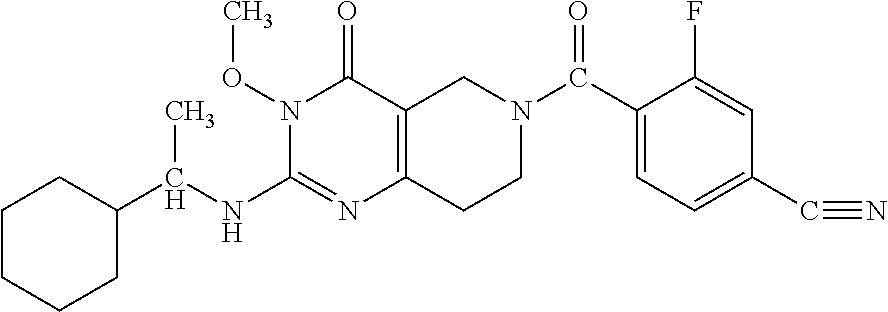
C1CCCC(C(NC2=NC3=C(C(=O)N2OC)CN(C(C2=CC=C(C#N)C=C2F)=O)CC3)C)C1
